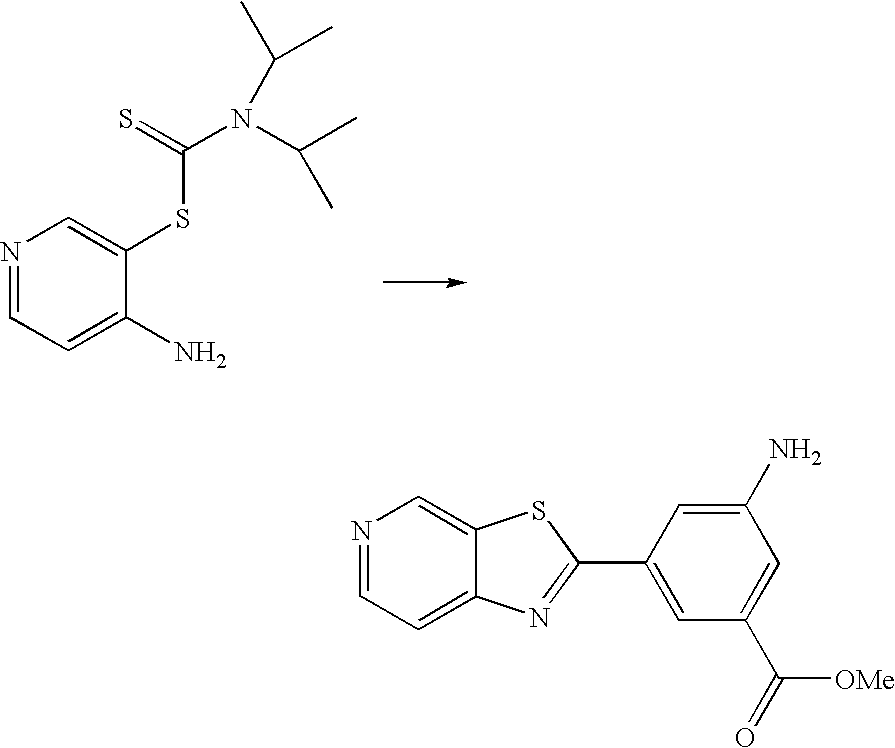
N1=CC=C(N)C(SC(=S)N(C(C)C)C(C)C)=C1.N1=CC=C2C(=C1)SC(C1=CC(C(=O)[OMe])=CC(N)=C1)=N2
